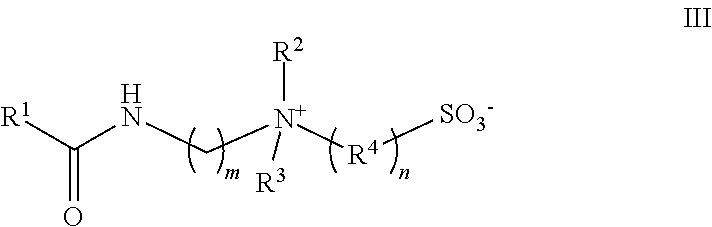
C([N+]([R4][SO3-])([R2])[R3])NC([R1])=O
